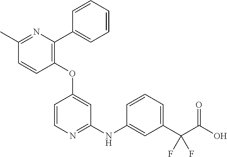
C1(C)=NC(C2=CC=CC=C2)=C(OC2=CC(NC3=CC(C(C(O)=O)(F)F)=CC=C3)=NC=C2)C=C1
